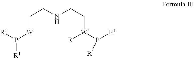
P([W]CCNCC[W](P([R1])[R1])[R])([R1])[R1]
